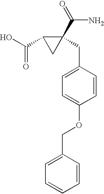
OC(C1CC1(C(N)=O)CC1=CC=C(OCC2=CC=CC=C2)C=C1)=O
